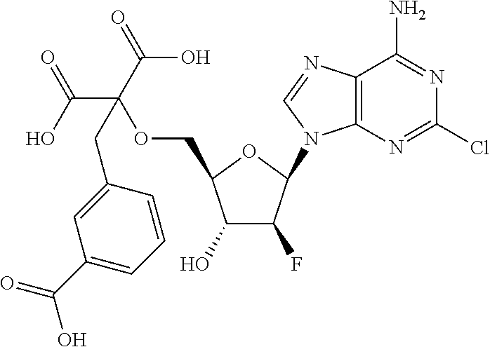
C1(O)C(F)C(N2C3=C(N=C2)C(N)=NC(Cl)=N3)OC1COC(C(=O)O)(CC1=CC(C(O)=O)=CC=C1)C(O)=O
